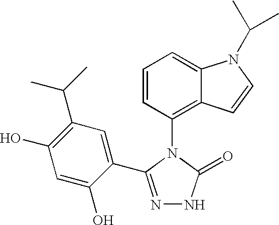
C1=CC(N2C(=O)NN=C2C2=CC(C(C)C)=C(O)C=C2O)=C2C(=C1)N(C(C)C)C=C2
